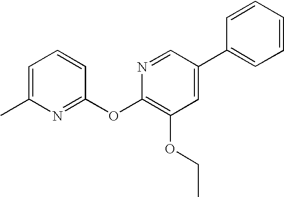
C1=C(C)N=C(OC2=C(OCC)C=C(C3=CC=CC=C3)C=N2)C=C1
